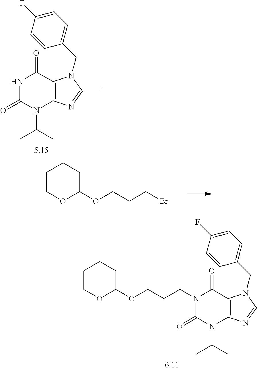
C1COC(OCCCBr)CC1.N1(CCCOC2OCCCC2)C(=O)N(C(C)C)C2=C(C1=O)N(CC1=CC=C(F)C=C1)C=N2.N1C(=O)N(C(C)C)C2=C(C1=O)N(CC1=CC=C(F)C=C1)C=N2
